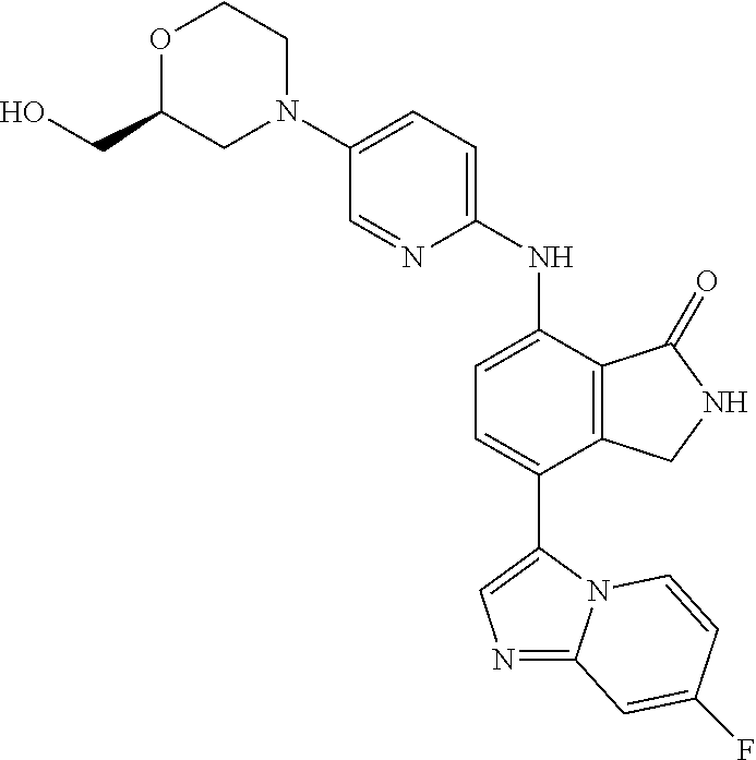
C1(N2CCOC(CO)C2)=CC=C(NC2=CC=C(C3=CN=C4N3C=CC(F)=C4)C3=C2C(=O)NC3)N=C1
